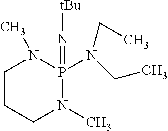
C1CCN(C)P(=N[tBu])(N(CC)CC)N1C
